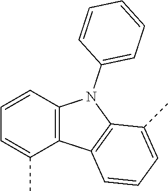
C1=CC2=C(C(C)=C1)C1=C(N2C2=CC=CC=C2)C(C)=CC=C1
